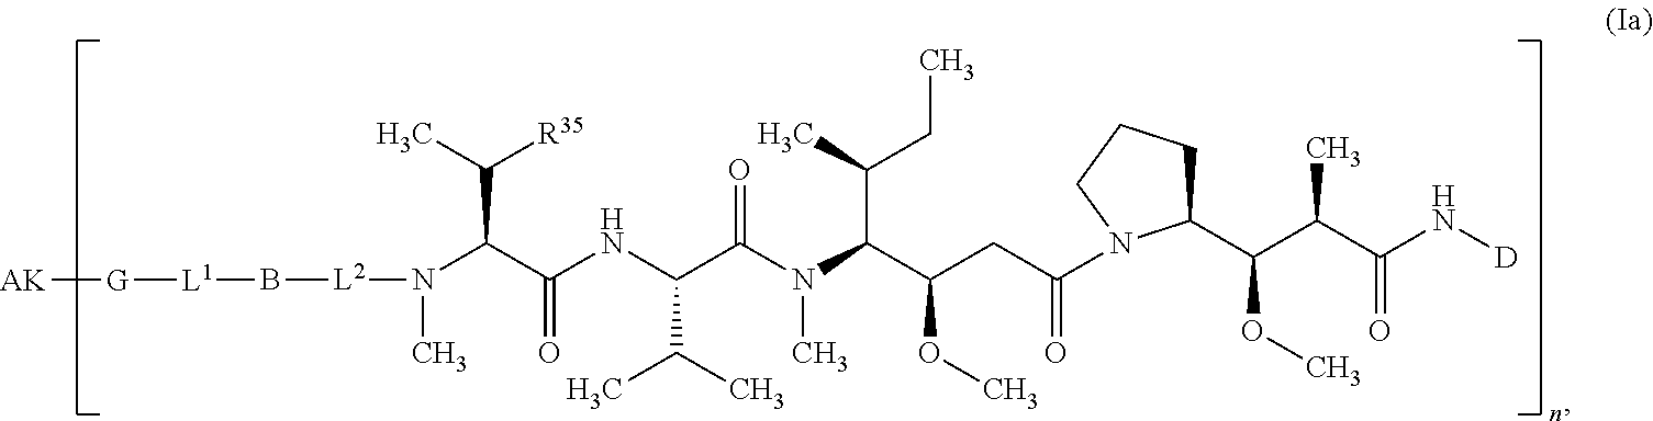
N(C)(C(C(NC(C(N(C(C(CC(=O)N1C(C(C(C(N[D])=O)C)OC)CCC1)OC)C(CC)C)C)=O)C(C)C)=O)C([R35])C)[L2]B[L1][G][AK]
